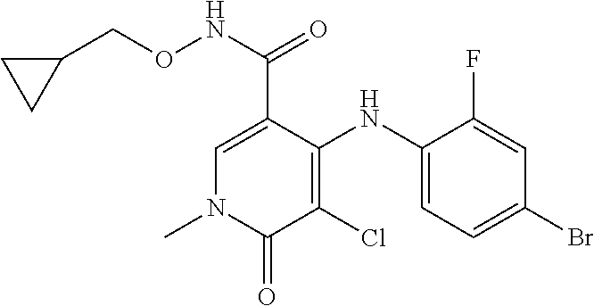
C1=C(C(NOCC2CC2)=O)C(NC2=CC=C(Br)C=C2F)=C(Cl)C(=O)N1C
